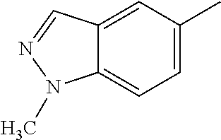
C12=CC(C)=CC=C1N(C)N=C2
